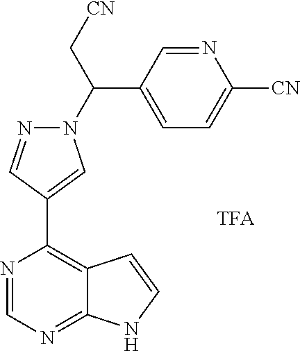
N1(C(C[CN])C2=CC=C([CN])N=C2)N=CC(C2=C3C(=NC=N2)NC=C3)=C1
